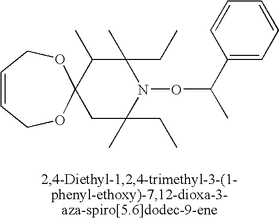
C12(C(C)C(C)(CC)N(OC(C)C3=CC=CC=C3)C(C)(CC)C1)OCC=CCO2
